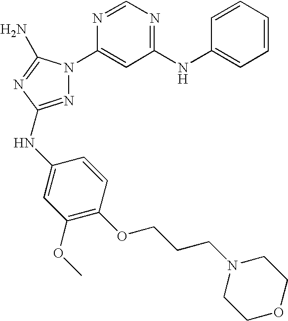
N1=C(NC2=CC(OC)=C(OCCCN3CCOCC3)C=C2)N=C(N)N1C1=CC(NC2=CC=CC=C2)=NC=N1
